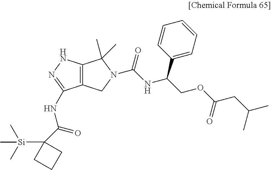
C12=C(NN=C1NC(=O)C1([Si](C)(C)C)CCC1)C(C)(C)N(C(NC(COC(CC(C)C)=O)C1=CC=CC=C1)=O)C2
